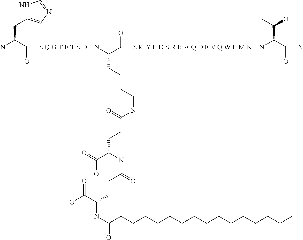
NC(C([S Q G T F T S D]NC(C([S K Y L D S R R A Q D F V Q W L M N]NC(C(N)=O)C(C)O)=O)CCCCNC(CCC(C(O)=O)NC(CCC(NC(CCCCCCCCCCCCCCC)=O)C(O)=O)=O)=O)=O)CC1=CN=CN1
